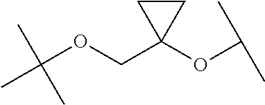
CC(OCC1(OC(C)C)CC1)(C)C
